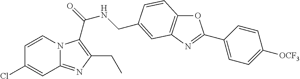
C1=CN2C(=NC(CC)=C2C(=O)NCC2=CC3=C(OC(C4=CC=C([OCF3])C=C4)=N3)C=C2)C=C1Cl
